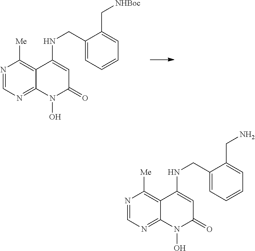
N1=CN=C2C(=C1[Me])C(NCC1=CC=CC=C1C[NHBoc])=CC(=O)N2O.N1=CN=C2C(=C1[Me])C(NCC1=CC=CC=C1CN)=CC(=O)N2O
